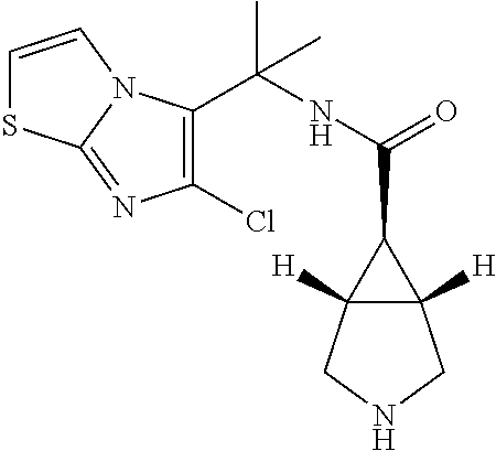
C12([H])C([H])(CNC1)C2C(=O)NC(C1=C(Cl)N=C2SC=CN21)(C)C
